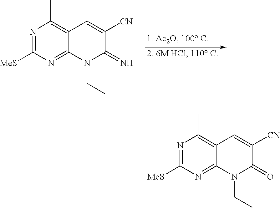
N1=C([MeS])N=C2C(=C1C)C=C([CN])C(=N)N2CC.N1=C([MeS])N=C2C(=C1C)C=C([CN])C(=O)N2CC
